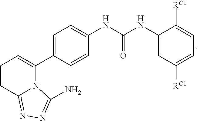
C1=C(C2=CC=CC3=NN=C(N)N23)C=CC(NC(=O)NC2=CC([RC1])=CC=C2[RC1])=C1
